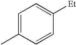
C1=C(C)C=CC([Et])=C1
